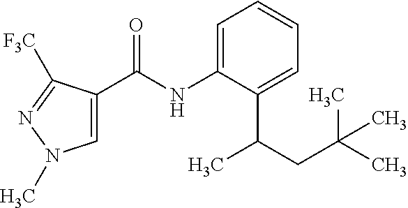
C1=C(NC(=O)C2=CN(C)N=C2[F3C])C(C(CC(C)(C)C)C)=CC=C1
